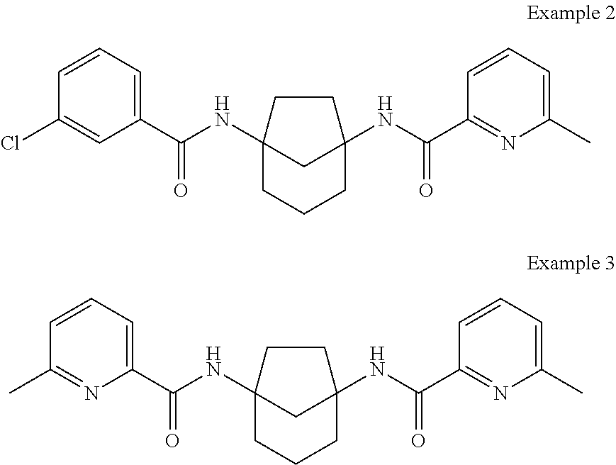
C12(NC(C3=CC=CC(Cl)=C3)=O)CCCC(NC(C3=NC(C)=CC=C3)=O)(C1)CC2.C12(NC(C3=CC=CC(C)=N3)=O)CCCC(NC(C3=NC(C)=CC=C3)=O)(C1)CC2
